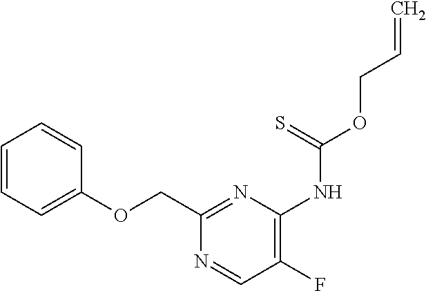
C1=CC=C(OCC2=NC(NC(OCC=C)=S)=C(F)C=N2)C=C1
